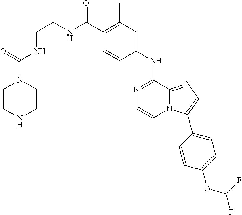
C1(C(NCCNC(N2CCNCC2)=O)=O)=C(C)C=C(NC2=NC=CN3C2=NC=C3C2=CC=C(OC(F)F)C=C2)C=C1
